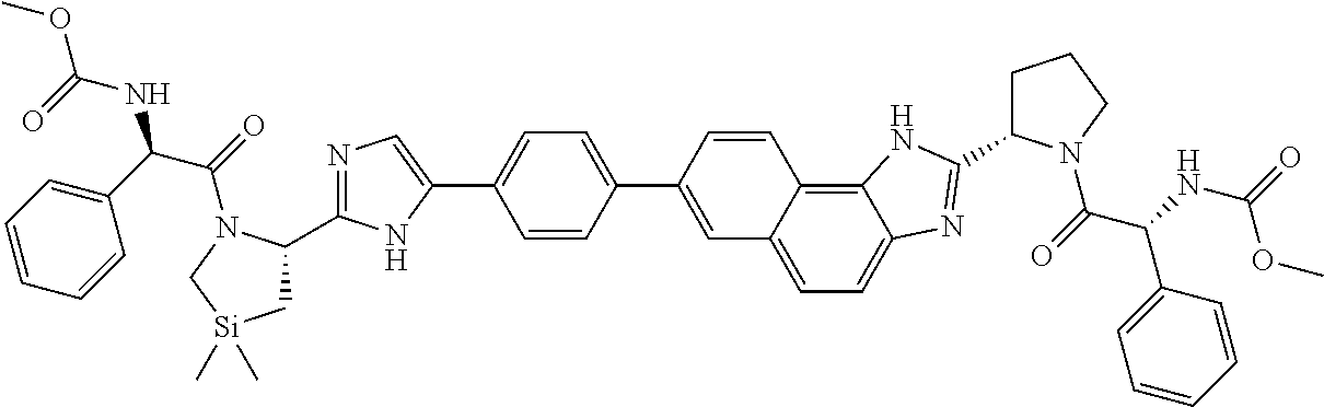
C1(C2=CC3=CC=C4C(=C3C=C2)NC(C2CCCN2C(=O)C(NC(=O)OC)C2=CC=CC=C2)=N4)=CC=C(C2=CN=C(C3C[Si](C)(C)CN3C(=O)C(C3=CC=CC=C3)NC(OC)=O)N2)C=C1
